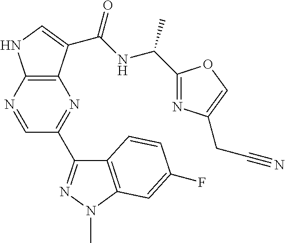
C12=C(N=CC(C3=NN(C)C4=C3C=CC(F)=C4)=N1)NC=C2C(NC(C1=NC(CC#N)=CO1)C)=O
